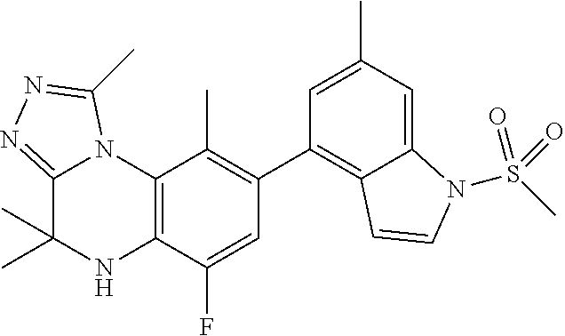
C1(C2=C3C(=CC(C)=C2)N(S(C)(=O)=O)C=C3)=C(C)C2=C(C(F)=C1)NC(C)(C)C1=NN=C(C)N21
